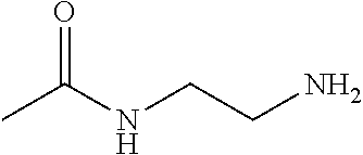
CC(NCCN)=O
